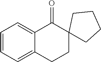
C1=CC=C2C(=C1)C(=O)C1(CC2)CCCC1
